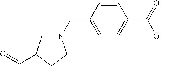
N1(CC2=CC=C(C(=O)OC)C=C2)CC(C=O)CC1
